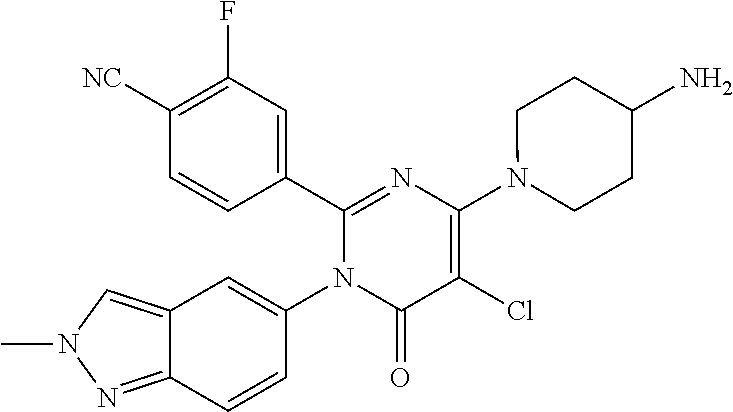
C1(C2=CC(F)=C([CN])C=C2)=NC(N2CCC(N)CC2)=C(Cl)C(=O)N1C1=CC2=CN(C)N=C2C=C1
